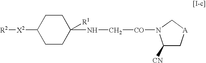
C1([CN])C[A]CN1[CO]CNC1([R1])CCC([X2][R2])CC1
